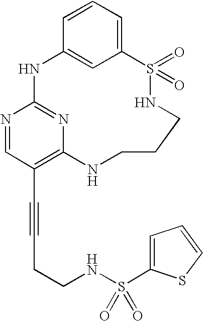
C1=CC=C2C=C1NC1=NC(=C(C#CCCNS(C3=CC=CS3)(=O)=O)C=N1)NCCCNS2(=O)=O
